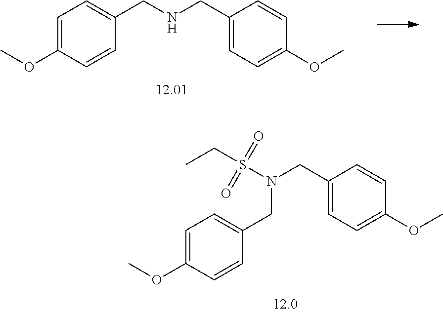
C1=C(OC)C=CC(CNCC2=CC=C(OC)C=C2)=C1.C1=C(OC)C=CC(CN(CC2=CC=C(OC)C=C2)S(CC)(=O)=O)=C1
